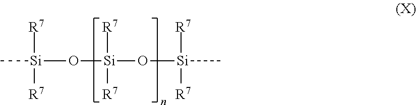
C[Si](O[Si](O[Si](C)([R7])[R7])([R7])[R7])([R7])[R7]
